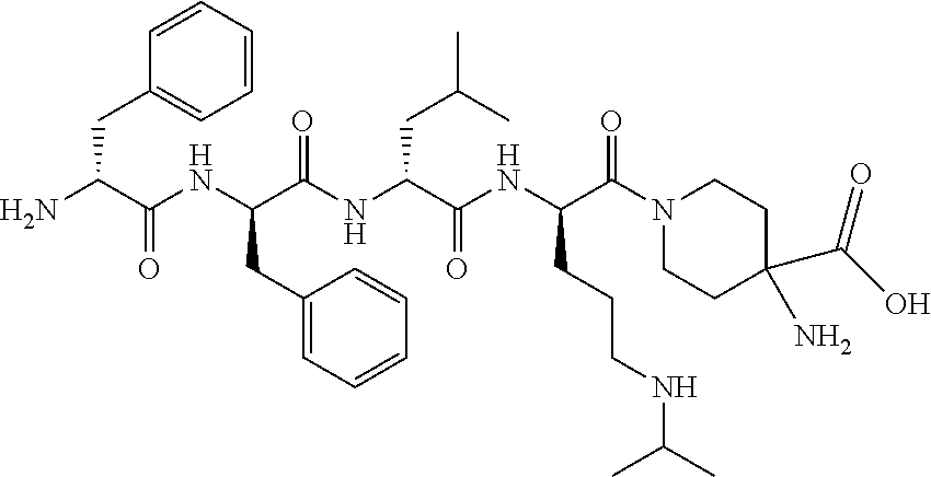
C1=CC=CC=C1CC(N)C(NC(C(NC(C(NC(C(N1CCC(C(O)=O)(N)CC1)=O)CCCNC(C)C)=O)CC(C)C)=O)CC1=CC=CC=C1)=O
